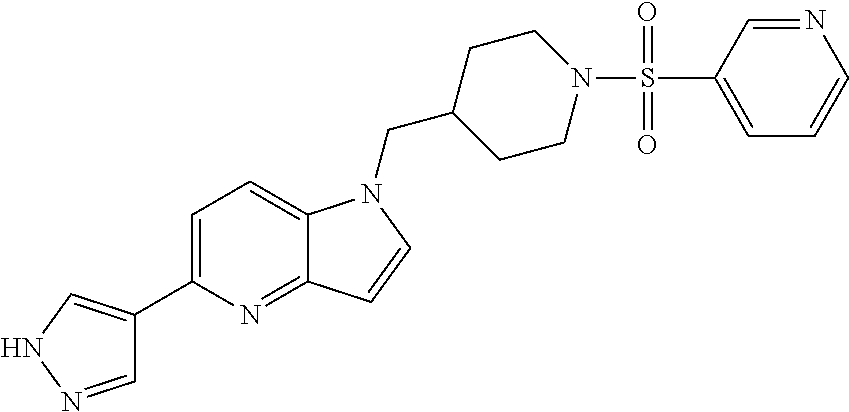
C1=NNC=C1C1=CC=C2C(=N1)C=CN2CC1CCN(S(C2=CC=CN=C2)(=O)=O)CC1
